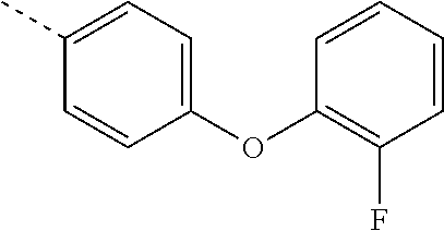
O(C1=C(F)C=CC=C1)C1=CC=C(C)C=C1
